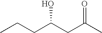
C(CC)C(CC(C)=O)O
